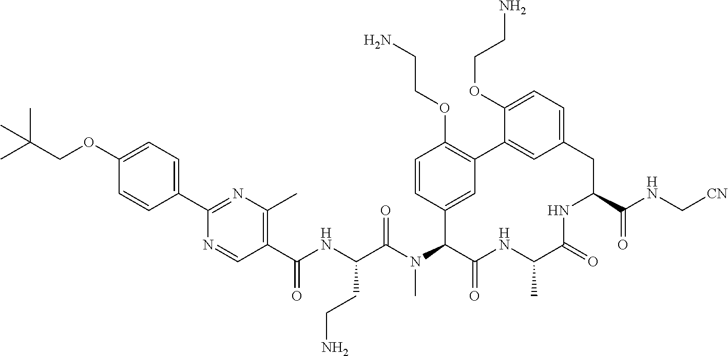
C1(C(NC(C(N(C2C(=O)NC(C)C(=O)NC(C(NC[CN])=O)CC3=CC=C(OCCN)C(=C3)C3=C(OCCN)C=CC2=C3)C)=O)CCN)=O)=C(C)N=C(C2=CC=C(OCC(C)(C)C)C=C2)N=C1
